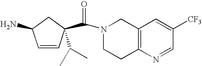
C1=CC(C(N2CCC3=C(C2)C=C([CF3])C=N3)=O)(C(C)C)CC1N
